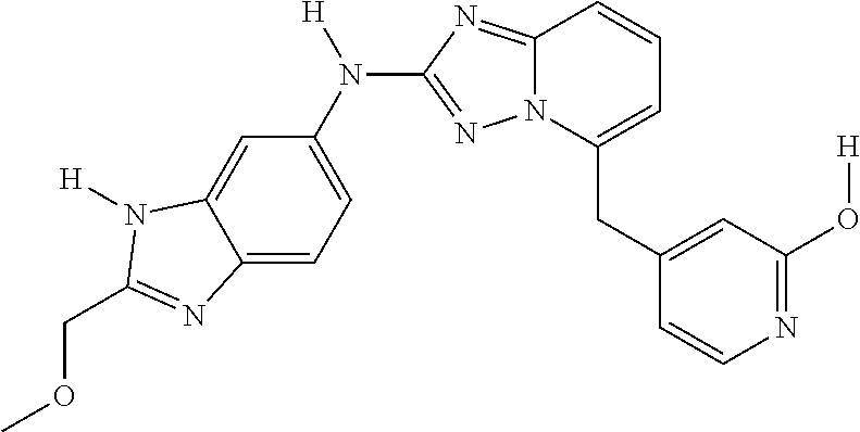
C12=CC=C(N([H])C3=NN4C(=N3)C=CC=C4CC3=CC(O[H])=NC=C3)C=C1N([H])C(COC)=N2
